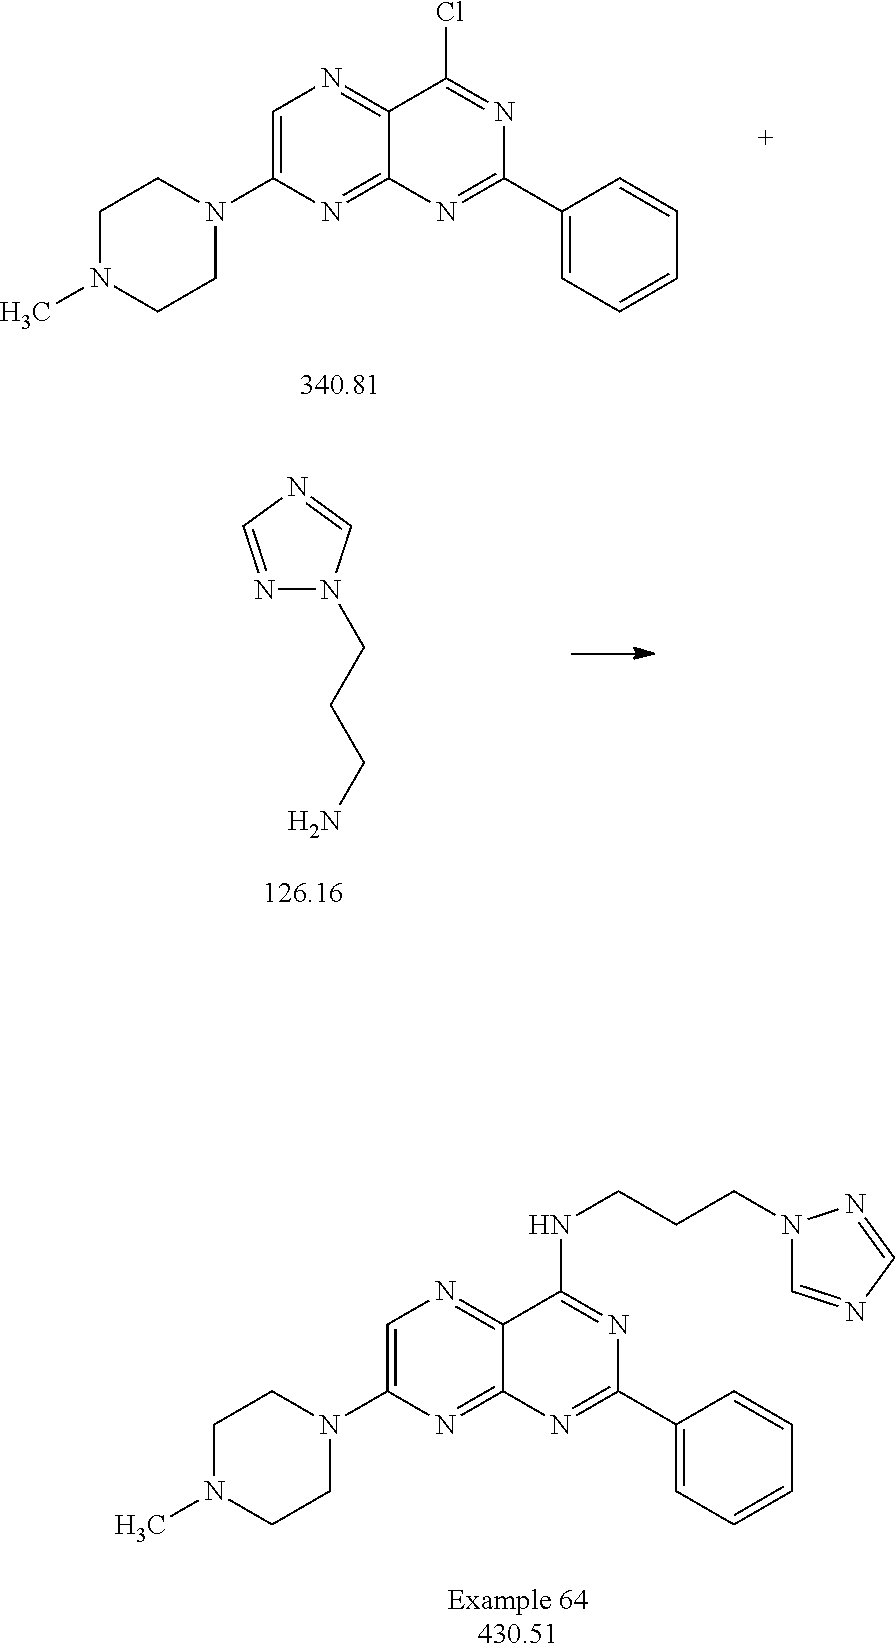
C1N(C)CCN(C2=CN=C3C(=N2)N=C(C2=CC=CC=C2)N=C3Cl)C1.N1=CN=CN1CCCN.C1N(C)CCN(C2=CN=C3C(=N2)N=C(C2=CC=CC=C2)N=C3NCCCN2C=NC=N2)C1
